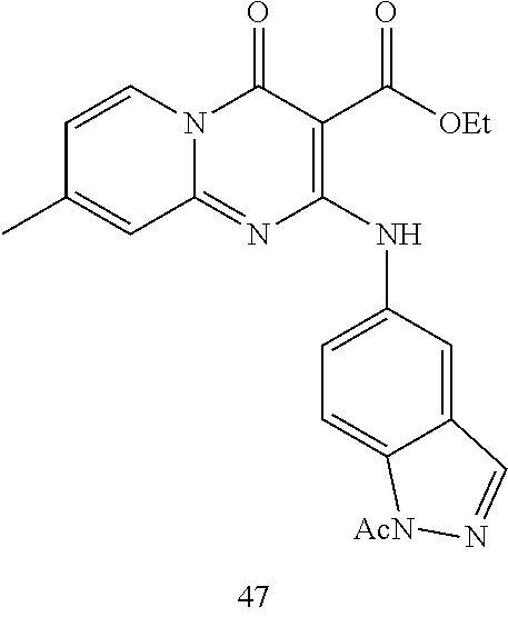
C1=CC(C)=CC2=NC(NC3=CC=C4C(=C3)C=N[AcN]4)=C(C([OEt])=O)C(=O)N12
